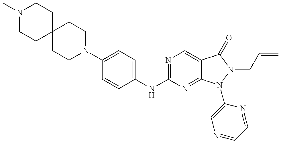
N1(C)CCC2(CC1)CCN(C1=CC=C(NC3=NC=C4C(=N3)N(C3=CN=CC=N3)N(CC=C)C4=O)C=C1)CC2
